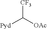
[CF3]C([OAc])[Pyd]
